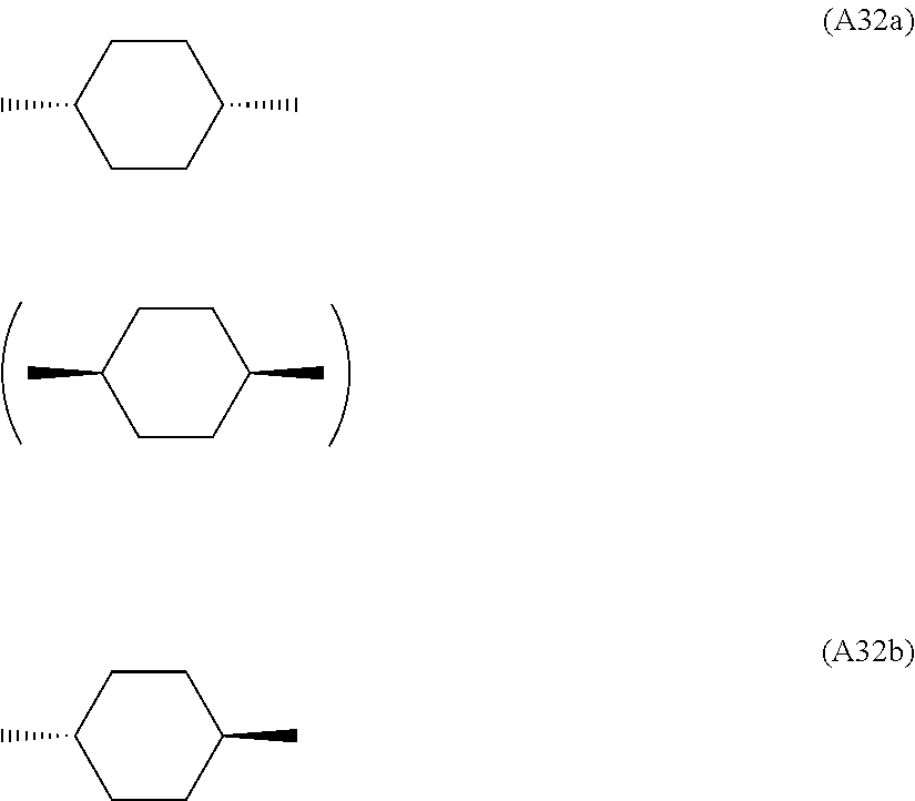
C1CC(C)CCC1C.C1CC(C)CCC1C.C1CC(C)CCC1C
